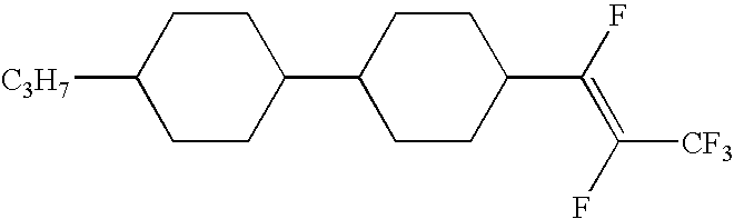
C1CC(C2CCC(C(F)=C(F)[CF3])CC2)CCC1[C3H7]
